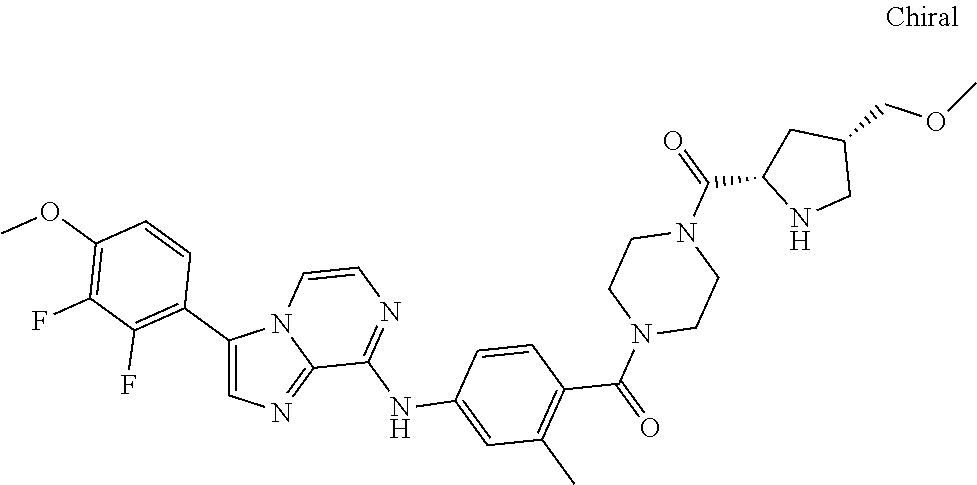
C1(COC)CC(C(=O)N2CCN(C(C3=C(C)C=C(NC4=NC=CN5C(C6=C(F)C(F)=C(OC)C=C6)=CN=C54)C=C3)=O)CC2)NC1
